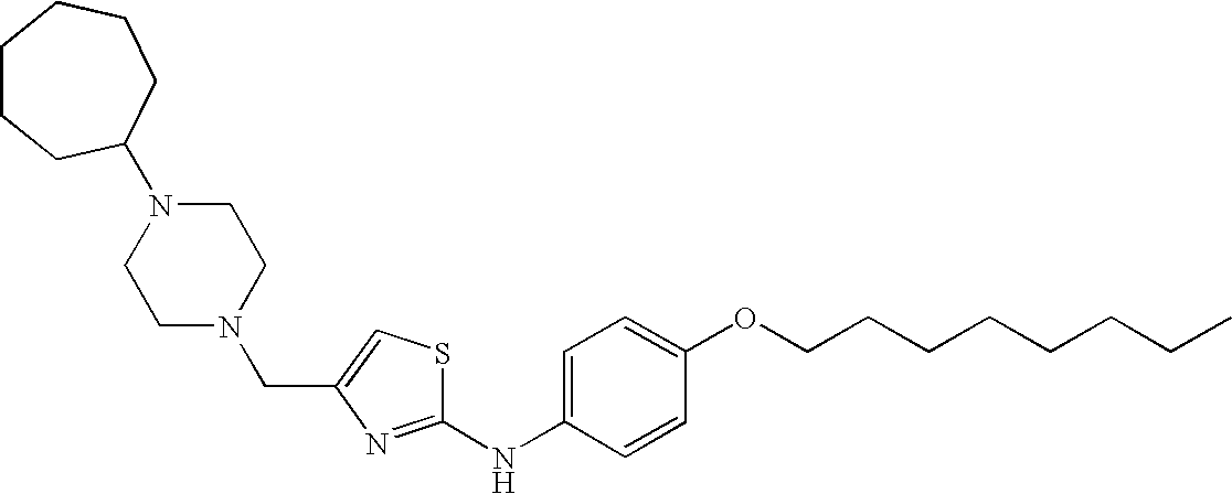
C1=C(NC2=NC(CN3CCN(C4CCCCCC4)CC3)=CS2)C=CC(OCCCCCCCC)=C1
